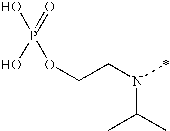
OP(O)(=O)OCCN(*)C(C)C
